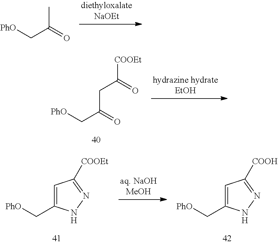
[PhO]CC(=O)C.[PhO]CC(=O)CC([COOEt])=O.C1=C(C[PhO])NN=C1[COOEt].C1=C(C[PhO])NN=C1[COOH]
